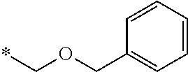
C1=CC=CC(COC*)=C1
